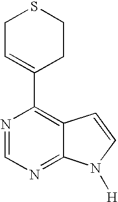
N1=CN=C2C(=C1C1=CCSCC1)C=CN2[H]
